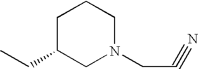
C1C(CC)CN(CC#N)CC1
